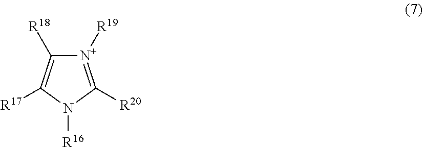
[N+]1([R19])=C([R20])N([R16])C([R17])=C1[R18]
